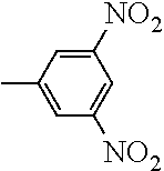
CC1=CC([NO2])=CC([NO2])=C1
